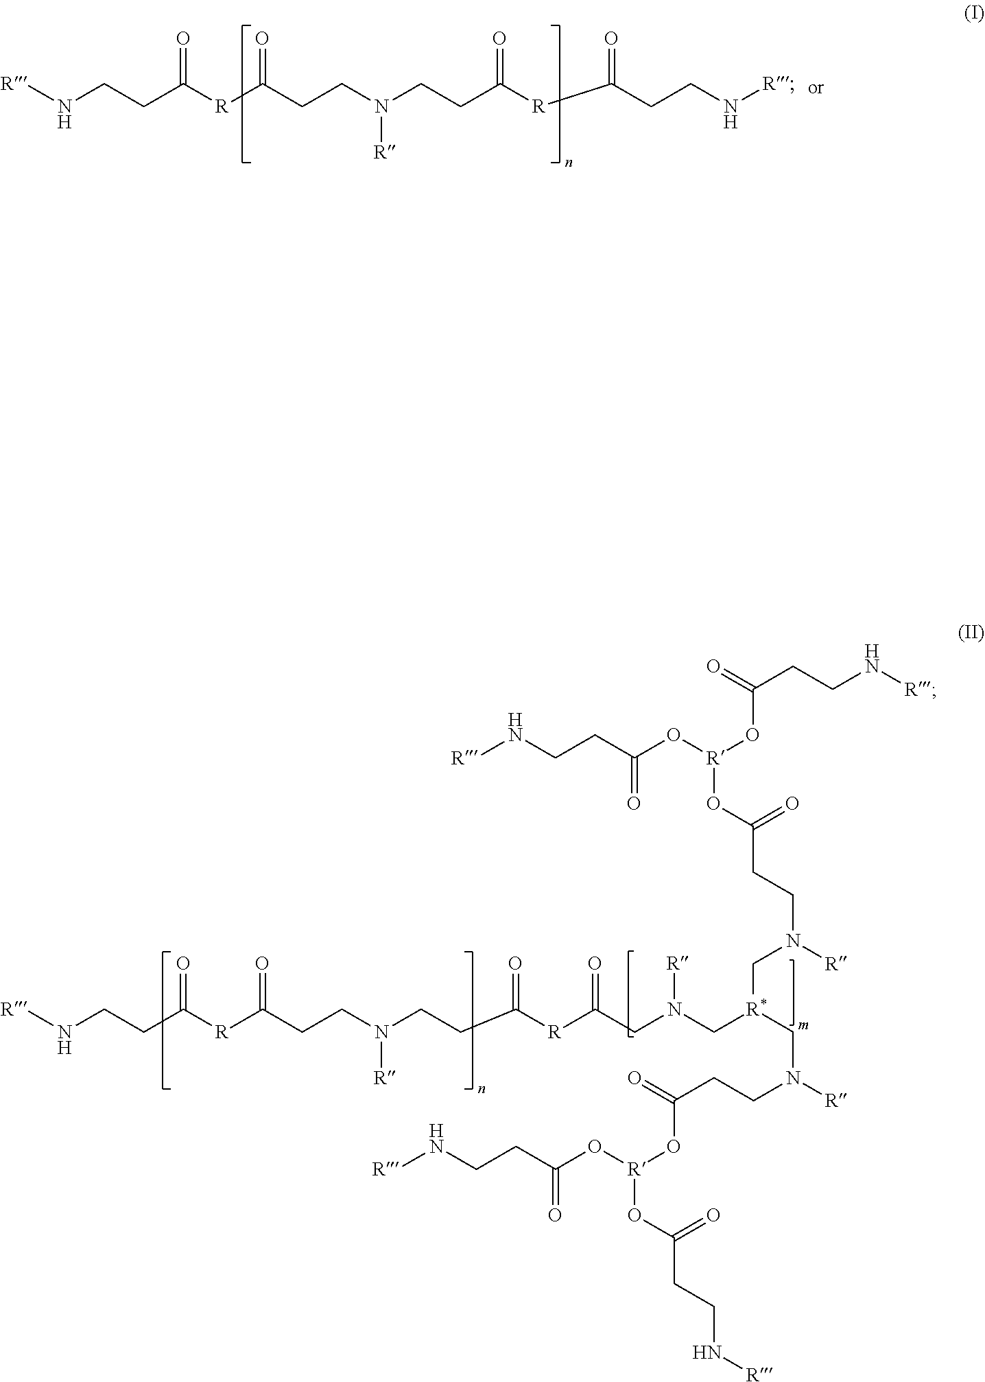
[R]NCCC([R]C(CCN(CCC([R]C(CN(C[R*](CN(CCC(=O)O[R](OC(CCN[R])=O)OC(=O)CCN[R])[R])CN(CCC(O[R](OC(CCN[R])=O)OC(CCN[R])=O)=O)[R])[R])=O)=O)[R])=O)=O.[R]NCCC([R]C(CCN(CCC([R]C(CCN[R])=O)=O)[R])=O)=O
